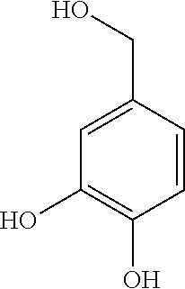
C1=CC(CO)=CC(O)=C1O
